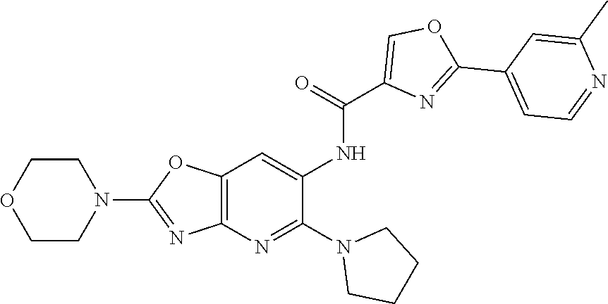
C1COCCN1C1=NC2=C(O1)C=C(NC(=O)C1=COC(C3=CC=NC(C)=C3)=N1)C(N1CCCC1)=N2
